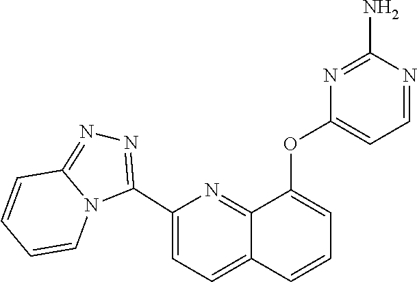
C12=NN=C(C3=CC=C4C(=N3)C(OC3=CC=NC(N)=N3)=CC=C4)N1C=CC=C2
